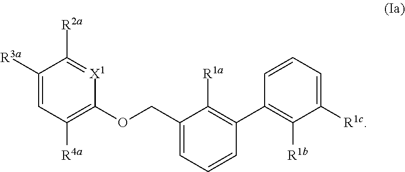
C1=C(COC2=C([R4a])C=C([R3a])C([R2a])=[X1]2)C([R1a])=C(C2=C([R1b])C([R1c])=CC=C2)C=C1
